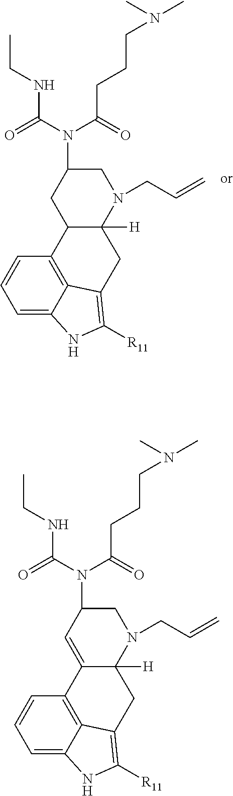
C1=C2C3=C(C=C1)C1C([H])(N(CC=C)CC(N(C(CCCN(C)C)=O)C(NCC)=O)C1)CC3=C([R11])N2.C1=C2C3=C(C=C1)C1=CC(N(C(CCCN(C)C)=O)C(NCC)=O)CN(CC=C)C1([H])CC3=C([R11])N2
